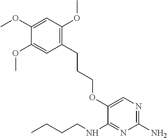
C1(CCCOC2=CN=C(N)N=C2NCCCC)=C(OC)C=C(OC)C(OC)=C1
